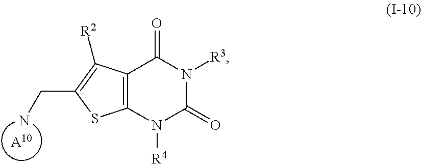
[A10].NCC1=C([R2])C2=C(S1)N([R4])C(=O)N([R3])C2=O
